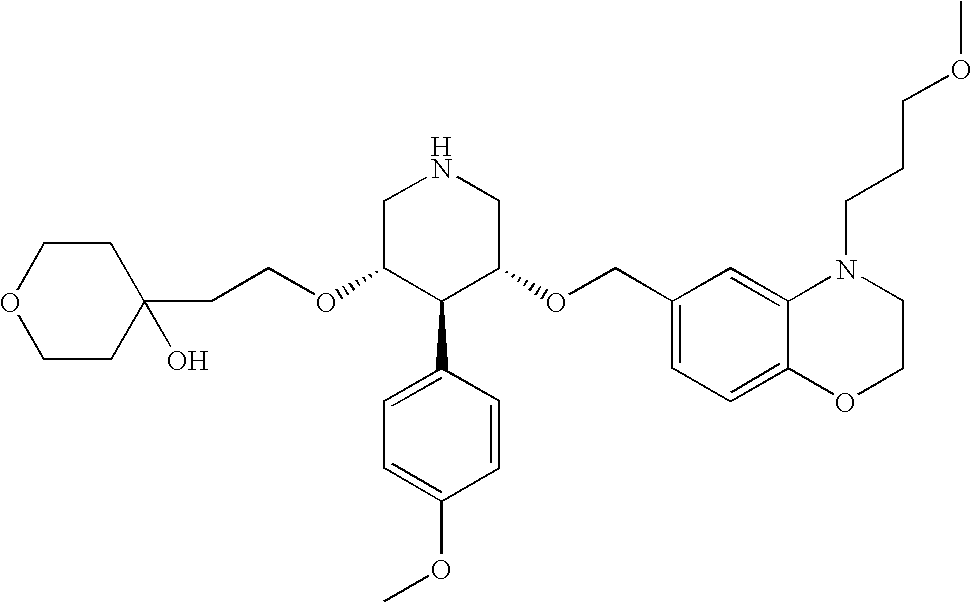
C(OC1C(C2=CC=C(OC)C=C2)C(OCC2=CC=C3C(=C2)N(CCCOC)CCO3)CNC1)CC1(O)CCOCC1
